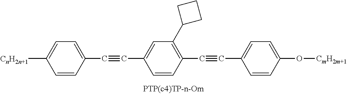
[CnH2n+1]C1=CC=C(C#CC2=CC(C3CCC3)=C(C#CC3=CC=C(O[CmH2m+1])C=C3)C=C2)C=C1
